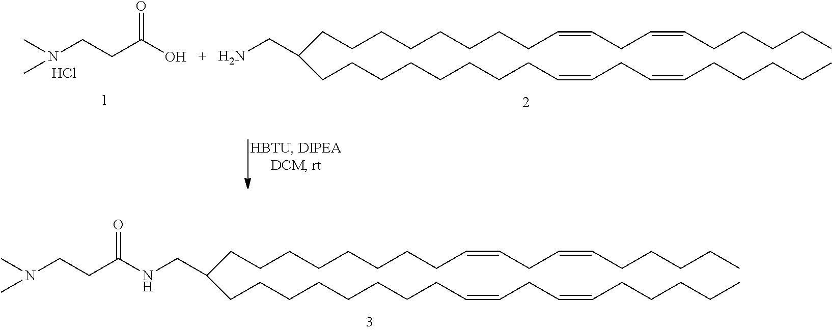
C(CCCCCCCCC=CCC=CCCCCC)(CCCCCCCCC=CCC=CCCCCC)CNC(CCN(C)C)=O.N(CCC(O)=O)(C)C.Cl.C(CCCCCCCCC=CCC=CCCCCC)(CCCCCCCCC=CCC=CCCCCC)CN
